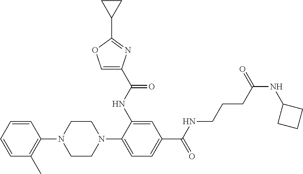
C1=CC(N2CCN(C3=CC=C(C(NCCCC(NC4CCC4)=O)=O)C=C3NC(C3=COC(C4CC4)=N3)=O)CC2)=C(C)C=C1
